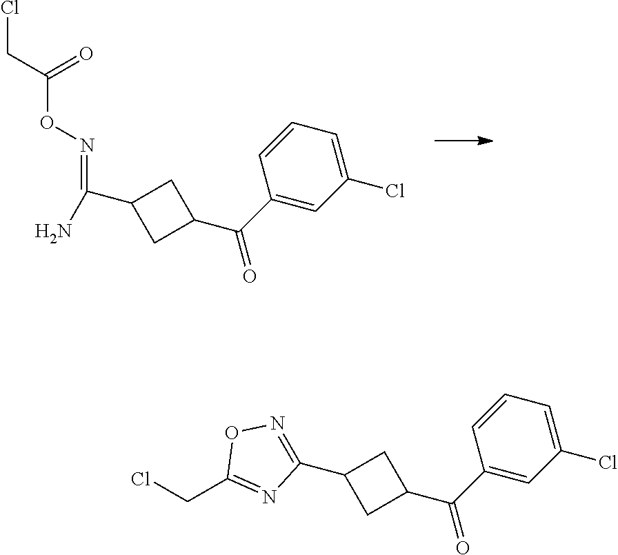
C1(C(N)=NOC(CCl)=O)CC(C(C2=CC(Cl)=CC=C2)=O)C1.C1(C2=NOC(CCl)=N2)CC(C(C2=CC(Cl)=CC=C2)=O)C1
